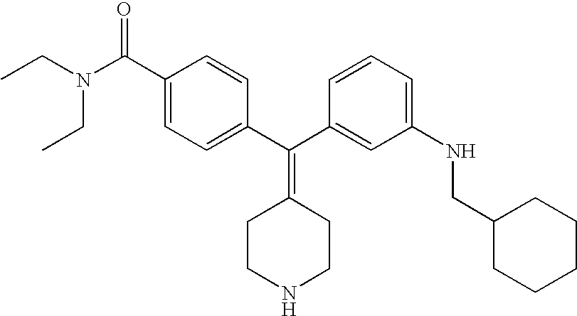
CCN(CC)C(C1=CC=C(C(C2=CC(NCC3CCCCC3)=CC=C2)=C2CCNCC2)C=C1)=O
